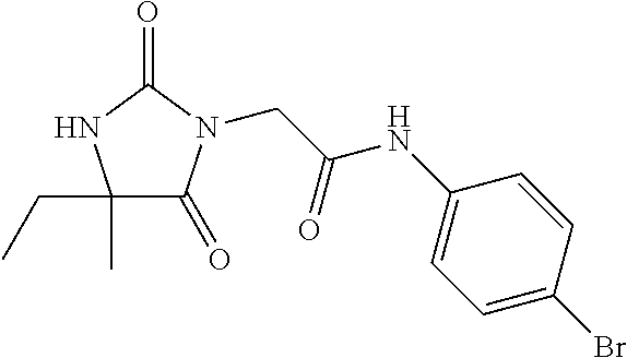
C(C(NC1=CC=C(Br)C=C1)=O)N1C(=O)C(C)(CC)NC1=O
